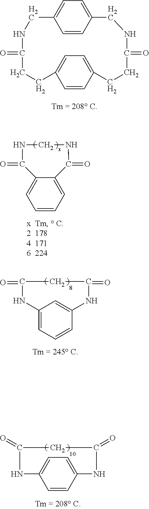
C1=C2C=CC(=C1)CNC(=O)CCC1=CC=C(C=C1)CCC(=O)NC2.C1=CC=C2C(=C1)C(=O)NCNC2=O.C1(=O)CC(=O)NC2=CC(=CC=C2)N1.C1C(=O)NC2=CC=C(C=C2)NC1=O
